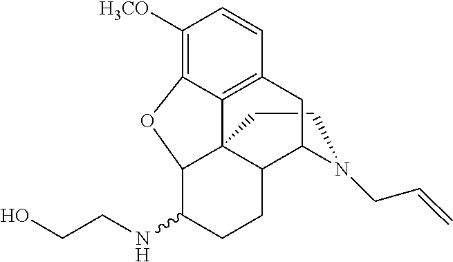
C1CN(CC=C)C2C3C14C1=C(C=CC([H3CO])=C1OC4C(NCCO)CC3)C2
